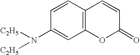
C12=C(C=CC(N([C2H5])[C2H5])=C1)C=CC(=O)O2
